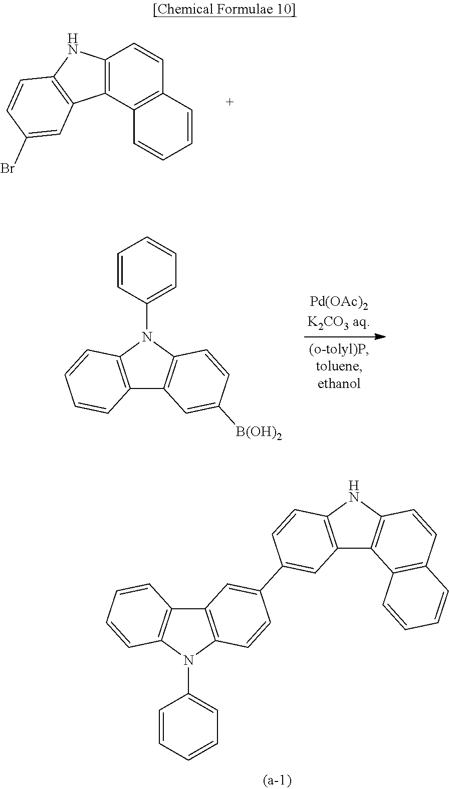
C12=C(C3=C(C=C1)C=CC=C3)C1=C(N2)C=CC(Br)=C1.C12=C(N(C3=CC=CC=C3)C3=C1C=C([B(OH)2])C=C3)C=CC=C2.C12=C(N(C3=CC=CC=C3)C3=C1C=C(C1=CC4=C(NC5=C4C4=C(C=C5)C=CC=C4)C=C1)C=C3)C=CC=C2
